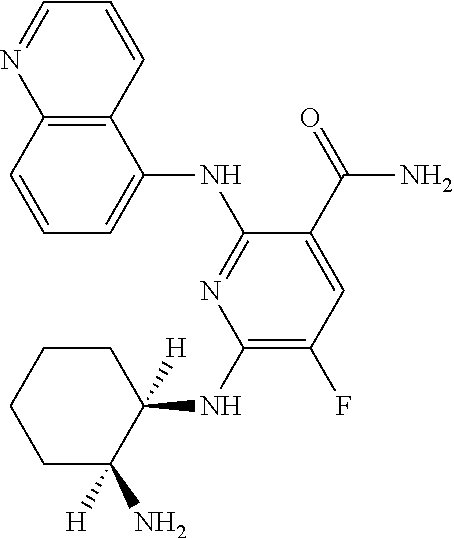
C1(NC2([H])CCCCC2([H])N)=C(F)C=C(C(=O)N)C(NC2=CC=CC3=C2C=CC=N3)=N1
